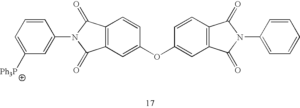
C1=CC=C([Ph3P])C=C1N1C(=O)C2=C(C1=O)C=CC(OC1=CC3=C(C=C1)C(=O)N(C1=CC=CC=C1)C3=O)=C2
